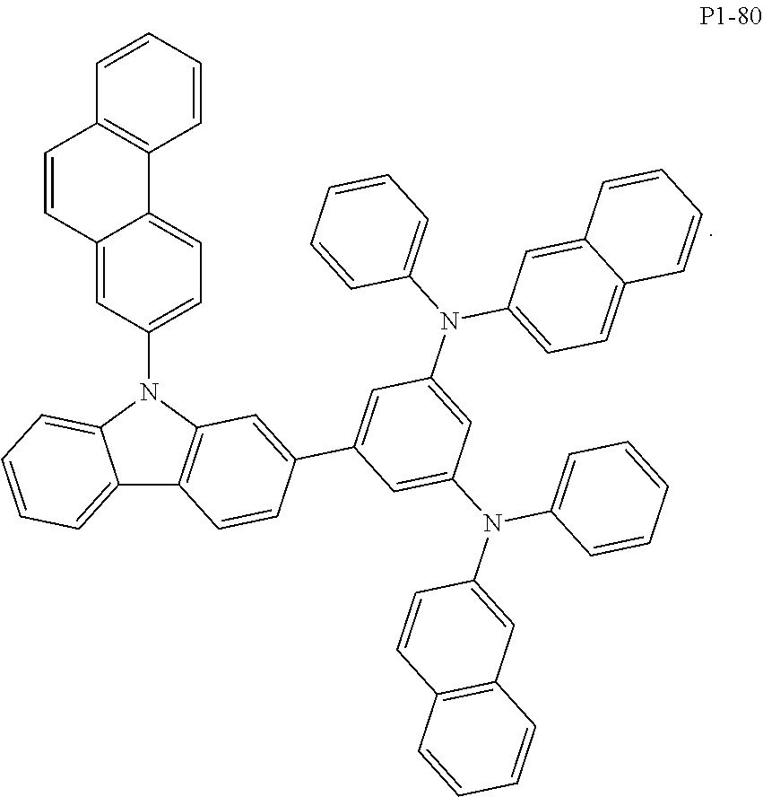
C12=CC=CC=C1N(C1=CC=C3C(=C1)C=CC1=C3C=CC=C1)C1=C2C=CC(C2=CC(N(C3=CC=CC=C3)C3=CC=C4C(=C3)C=CC=C4)=CC(N(C3=CC4=C(C=C3)C=CC=C4)C3=CC=CC=C3)=C2)=C1
